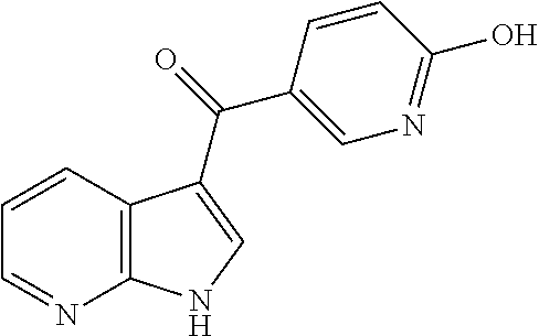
C12=C(C=CC=N1)C(C(=O)C1=CN=C(O)C=C1)=CN2
